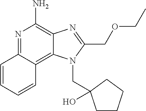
C12=C3C=CC=CC3=NC(N)=C1N=C(COCC)N2CC1(O)CCCC1
